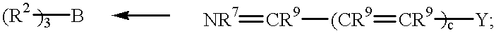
[(R2]B.[NR7]=[CR9][(CR9]=[CR9][Y]
